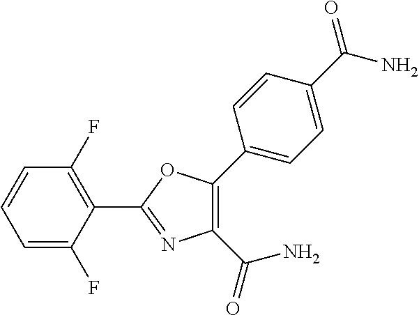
C1=C(F)C(C2=NC(C(N)=O)=C(C3=CC=C(C(N)=O)C=C3)O2)=C(F)C=C1
